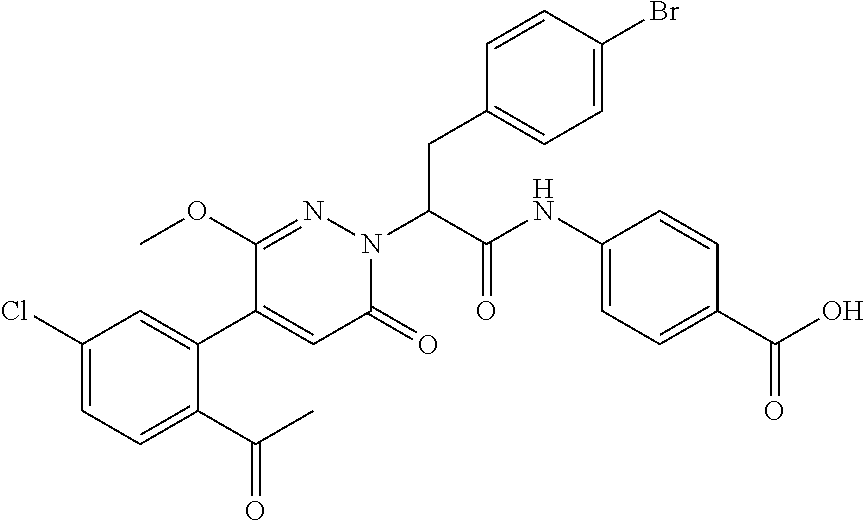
C1(Cl)=CC=C(C(C)=O)C(C2=CC(=O)N(C(C(=O)NC3=CC=C(C(=O)O)C=C3)CC3=CC=C(Br)C=C3)N=C2OC)=C1
